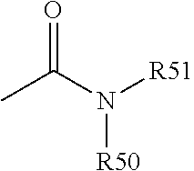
O=C(N([R51])[R50])C
